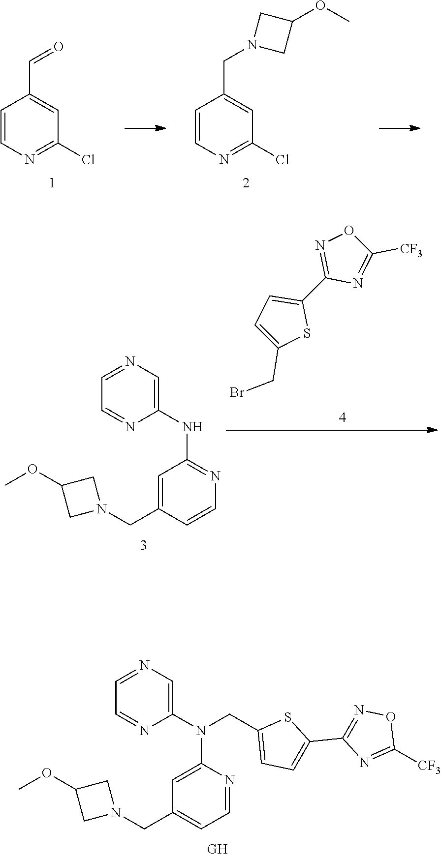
C1=NC=C(N(C2=CC(CN3CC(OC)C3)=CC=N2)CC2=CC=C(C3=NOC([CF3])=N3)S2)N=C1.C1=NC=C(NC2=NC=CC(CN3CC(OC)C3)=C2)N=C1.C1(C2=NOC([CF3])=N2)=CC=C(CBr)S1.C1=CN=C(Cl)C=C1C=O.C1=CN=C(Cl)C=C1CN1CC(OC)C1
